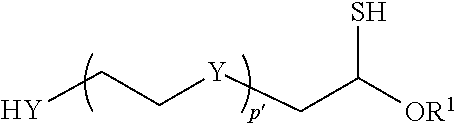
[Y]CC[Y]CC([OR1])S
